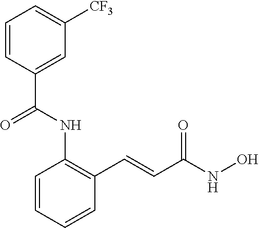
C1=CC=CC(C=CC(NO)=O)=C1NC(C1=CC([CF3])=CC=C1)=O
